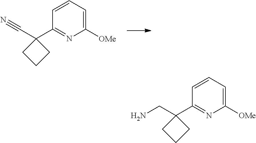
C1=CC(C2(C#N)CCC2)=NC([OMe])=C1.C1=CC(C2(CN)CCC2)=NC([OMe])=C1
